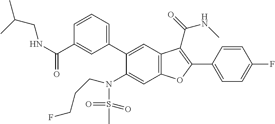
C1=CC(C2=C(C(=O)NC)C3=C(C=C(N(S(C)(=O)=O)CCCF)C(C4=CC=CC(C(NCC(C)C)=O)=C4)=C3)O2)=CC=C1F
